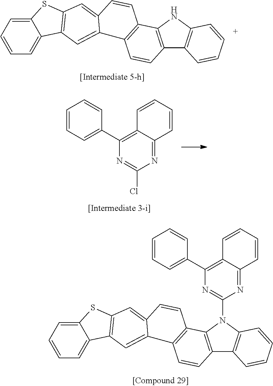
C1(C2=CC=CC=C2)=C2C(=NC(Cl)=N1)C=CC=C2.C1=C2C(=CC=C1)SC1=C2C=C2C3=C(C4=C(C5=C(N4)C=CC=C5)C=C3)C=CC2=C1.C1(N2C3=C(C4=C2C2=C(C=C4)C4=CC5=C(SC6=CC=CC=C65)C=C4C=C2)C=CC=C3)=NC(C2=CC=CC=C2)=C2C(=N1)C=CC=C2
